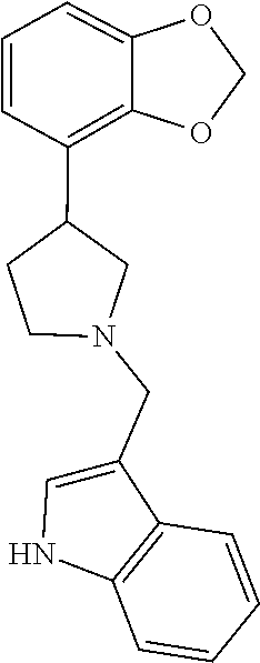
C1(CN2CC(C3=C4C(=CC=C3)OCO4)CC2)=CNC2=C1C=CC=C2
